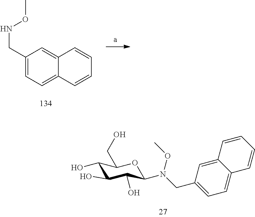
C1(CNOC)=CC=C2C(=C1)C=CC=C2.C1(O)C(O)C(O)C(N(CC2=CC=C3C(=C2)C=CC=C3)OC)OC1CO
